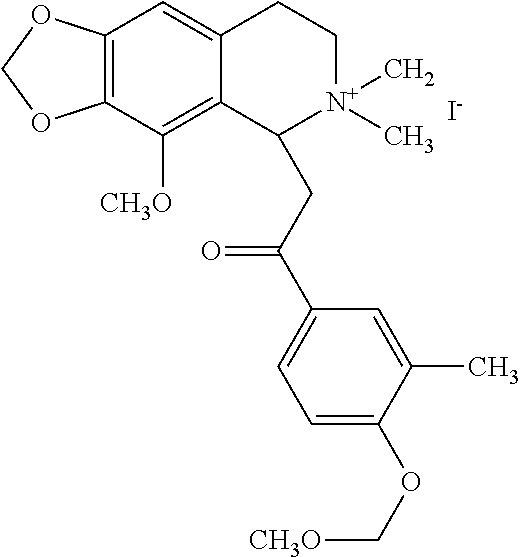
[I-].C12=C(C([CH3O])=C3C(=C1)CC[N+](C)(C)C3CC(C1=CC=C(OC[CH3O])C(C)=C1)=O)OCO2
